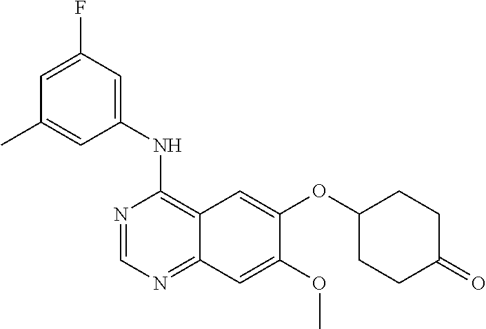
C1(NC2=C3C(=NC=N2)C=C(OC)C(OC2CCC(=O)CC2)=C3)=CC(F)=CC(C)=C1
